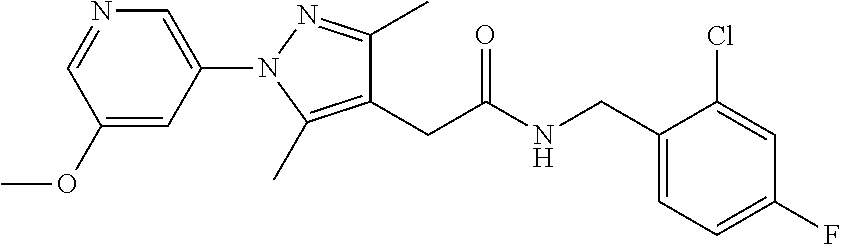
C1(CC(NCC2=CC=C(F)C=C2Cl)=O)=C(C)N(C2=CN=CC(OC)=C2)N=C1C
